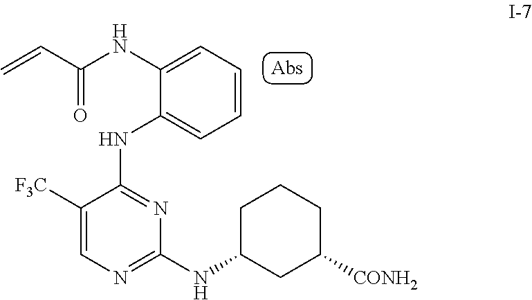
C1=CC=C(NC(C=C)=O)C(NC2=NC(NC3CC([CONH2])CCC3)=NC=C2[F3C])=C1
